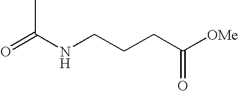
O=C(NCCCC([OMe])=O)C
